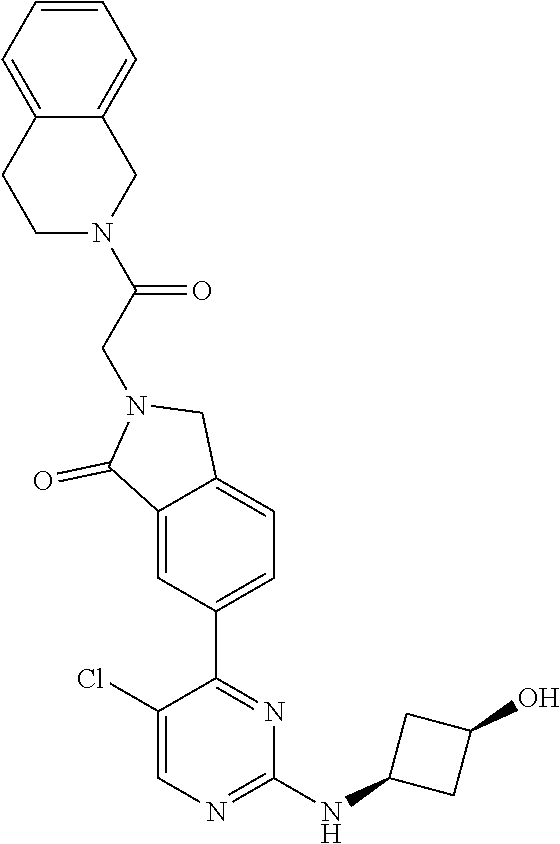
C1(Cl)=CN=C(NC2CC(O)C2)N=C1C1=CC=C2C(=C1)C(=O)N(CC(=O)N1CC3=CC=CC=C3CC1)C2
